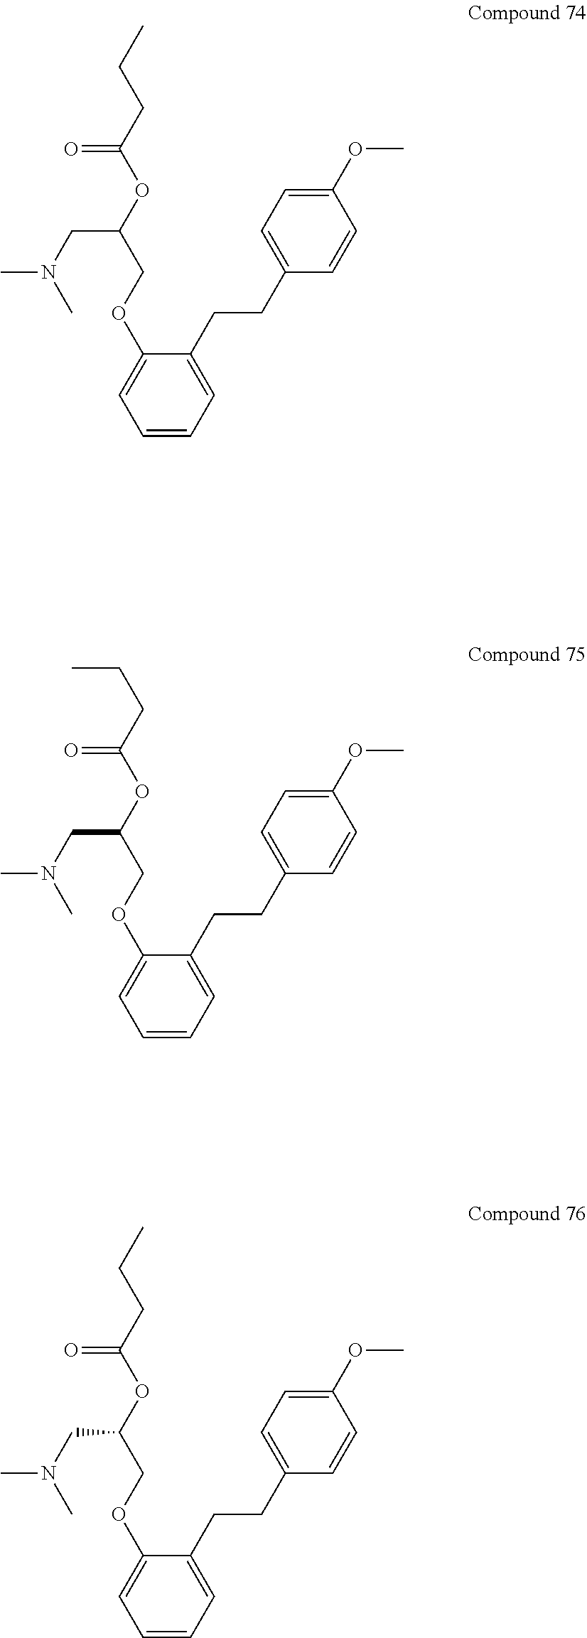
C1=CC=C(CCC2=CC=C(OC)C=C2)C(OCC(OC(CCC)=O)CN(C)C)=C1.C1=CC=C(CCC2=CC=C(OC)C=C2)C(OCC(OC(CCC)=O)CN(C)C)=C1.C1=CC=C(CCC2=CC=C(OC)C=C2)C(OCC(OC(CCC)=O)CN(C)C)=C1
